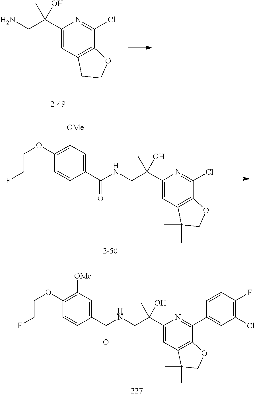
C1(C(CN)(O)C)=CC2=C(C(Cl)=N1)OCC2(C)C.C1(C(CNC(C2=CC([OMe])=C(OCCF)C=C2)=O)(O)C)=CC2=C(C(Cl)=N1)OCC2(C)C.C1(C(CNC(C2=CC([OMe])=C(OCCF)C=C2)=O)(O)C)=CC2=C(C(C3=CC(Cl)=C(F)C=C3)=N1)OCC2(C)C
